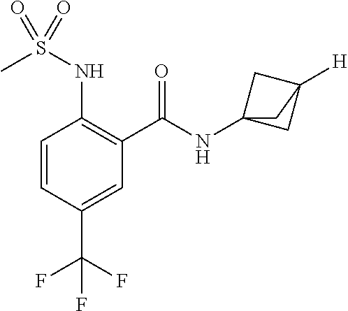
C1=CC(C(F)(F)F)=CC(C(=O)NC23CC([H])(C2)C3)=C1NS(C)(=O)=O
